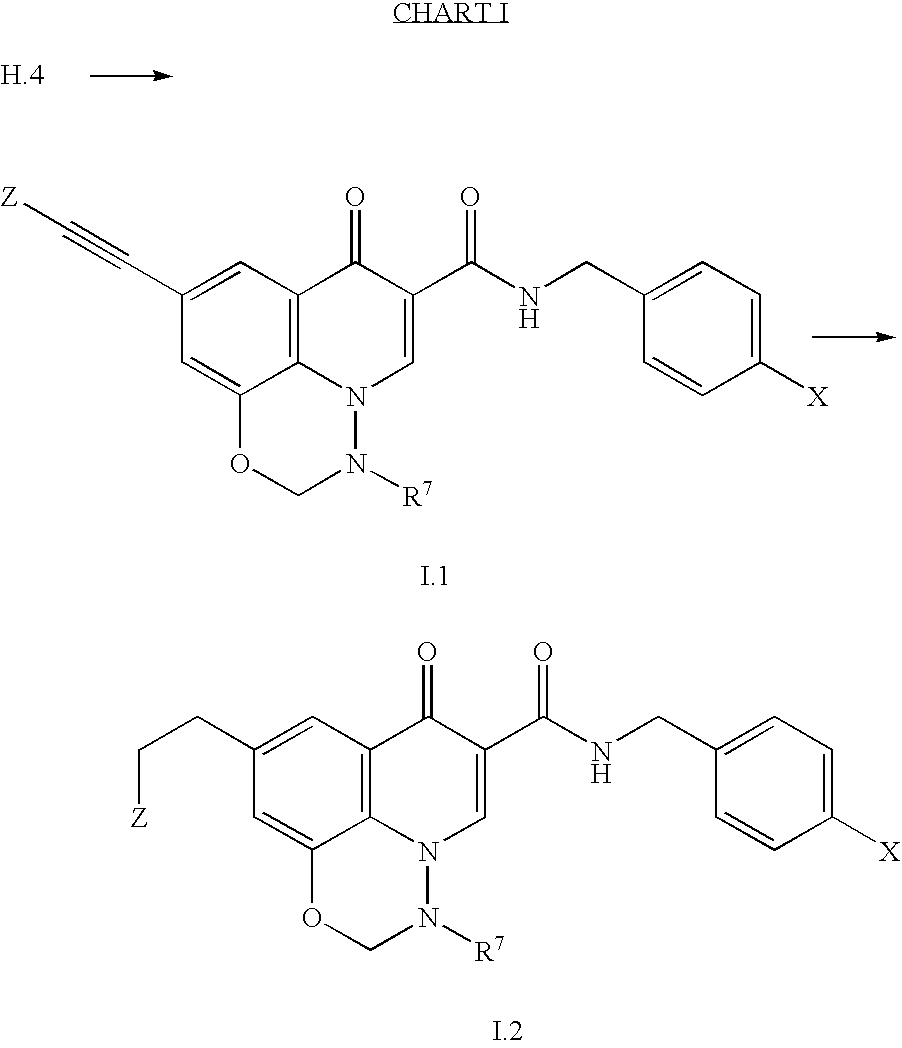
C12=C3C=C(C#C[Z])C=C1OCN([R7])N2C=C(C(NCC1=CC=C([X])C=C1)=O)C3=O.C12=C3C=C(CC[Z])C=C1OCN([R7])N2C=C(C(NCC1=CC=C([X])C=C1)=O)C3=O
